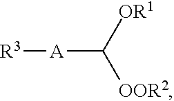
[R3][A]C([OOR2])[OR1]
